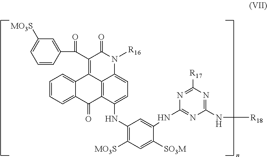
C1=CC=C2C(=C1)C1=C(C(C3=CC([MO3S])=CC=C3)=O)C(=O)N([R16])C3=CC=C(NC4=C([MO3S])C=C([SO3M])C(NC5=NC(N[R18])=NC([R17])=N5)=C4)C(=C13)C2=O
